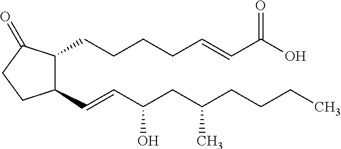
C1(C=CC(CC(CCCC)C)O)C(CCCCC=CC(=O)O)C(=O)CC1
